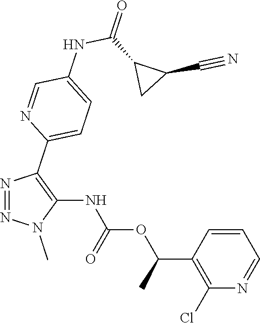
N1=NC(C2=CC=C(NC(=O)C3C(C#N)C3)C=N2)=C(NC(OC(C2=C(Cl)N=CC=C2)C)=O)N1C
